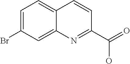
C12=CC(Br)=CC=C1C=CC(C(=O)O)=N2
